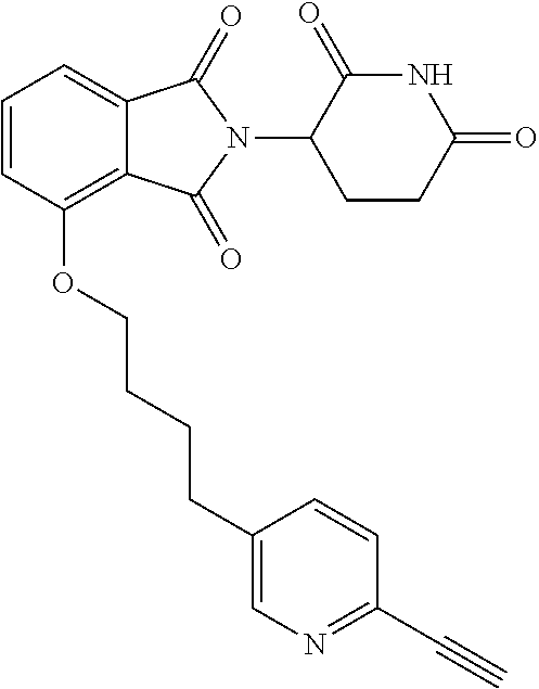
C1=CC(OCCCCC2=CN=C(C#C)C=C2)=C2C(=C1)C(=O)N(C1CCC(=O)NC1=O)C2=O
